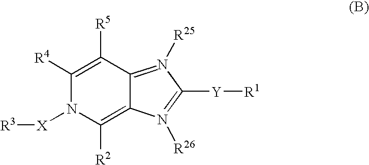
C1([R4])=C([R5])C2=N([R25])C([Y][R1])=N([R26])C2=C([R2])N1[X][R3]
